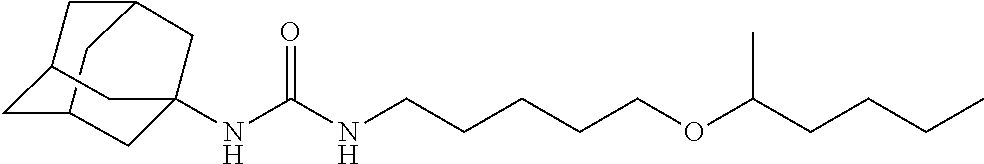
C12CC3CC(C1)CC(NC(NCCCCCOC(CCCC)C)=O)(C3)C2
